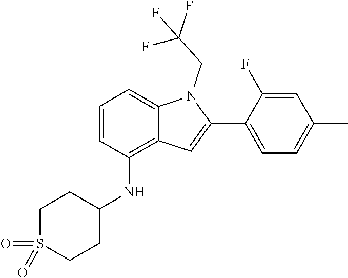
O=S1(=O)CCC(NC2=C3C(=CC=C2)N(CC(F)(F)F)C(C2=CC=C(C)C=C2F)=C3)CC1
